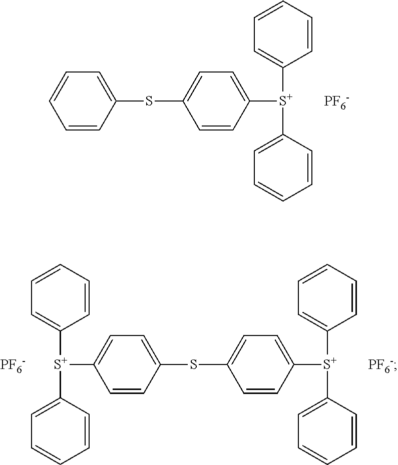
C1=CC(SC2=CC=C([S+](C3=CC=CC=C3)C3=CC=CC=C3)C=C2)=CC=C1.[PF6-].C1=CC(SC2=CC=C([S+](C3=CC=CC=C3)C3=CC=CC=C3)C=C2)=CC=C1[S+](C1=CC=CC=C1)C1=CC=CC=C1.[PF6-].[PF6-]
